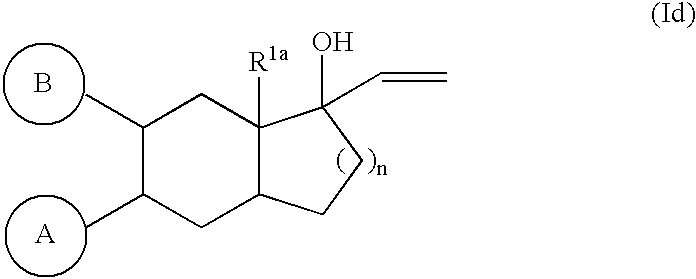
C1(C)C(C)CC2C([R1a])(C1)C(O)(C=C)CC2.B.[A]
